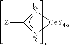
[RN]1C([Z])[NR][GeY4-x]1
